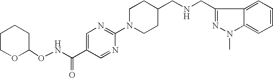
C(C1=CN=C(N2CCC(CNCC3=NN(C)C4=CC=CC=C34)CC2)N=C1)(=O)NOC1CCCCO1
